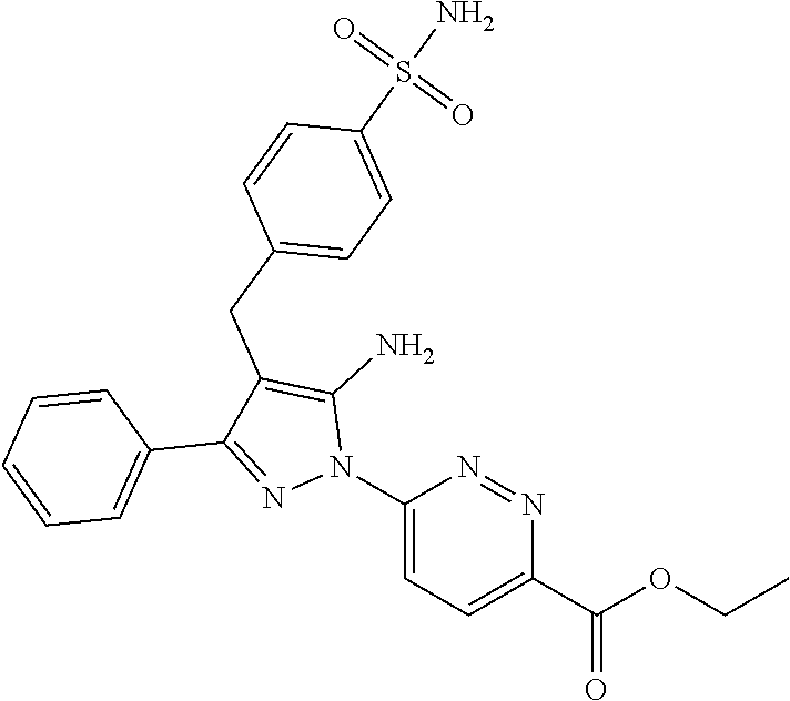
C1(N2C(N)=C(CC3=CC=C(S(N)(=O)=O)C=C3)C(C3=CC=CC=C3)=N2)=CC=C(C(OCC)=O)N=N1
